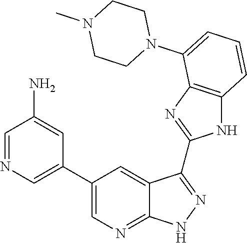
C1=NC=C(C2=CN=C3C(=C2)C(C2=NC4=C(N2)C=CC=C4N2CCN(C)CC2)=NN3)C=C1N
